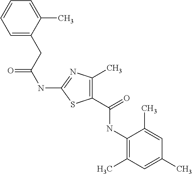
N(C1=NC(C)=C(C(=O)NC2=C(C)C=C(C)C=C2C)S1)C(=O)CC1=CC=CC=C1C
